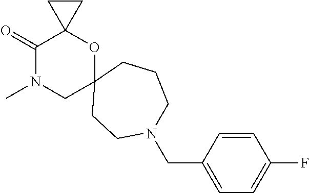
C1(=O)N(C)CC2(OC13CC3)CCCN(CC1=CC=C(F)C=C1)CC2
